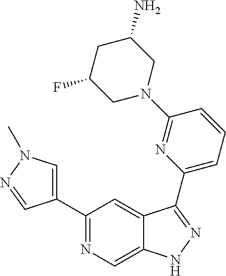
C1(C2=CN(C)N=C2)=NC=C2C(=C1)C(C1=CC=CC(N3CC(N)CC(F)C3)=N1)=NN2
